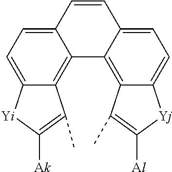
C1=CC2=CC=C3C(=C2C2=C4C(=CC=C12)[Yj]C([Al])=C4C)C(C)=C([Ak])[Yi]3
